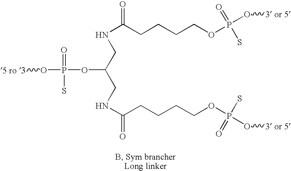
N(CC(CNC(CCCCOP(O[3 or 5])(S)=O)=O)OP(O[5 ro 3])(=O)S)C(CCCCOP(O[3 or 5])(=O)S)=O
